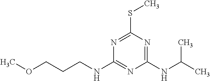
C1(NCCCOC)=NC(NC(C)C)=NC(SC)=N1
